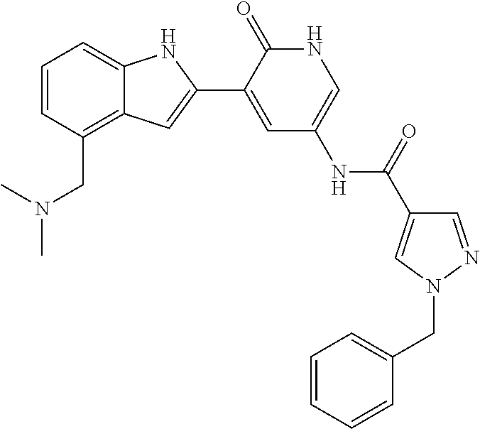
C1=CC(CN(C)C)=C2C(=C1)NC(C1=CC(NC(=O)C3=CN(CC4=CC=CC=C4)N=C3)=CNC1=O)=C2
